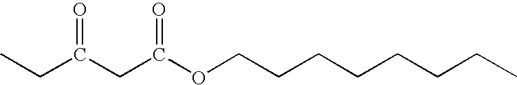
CCC(CC(OCCCCCCCC)=O)=O
